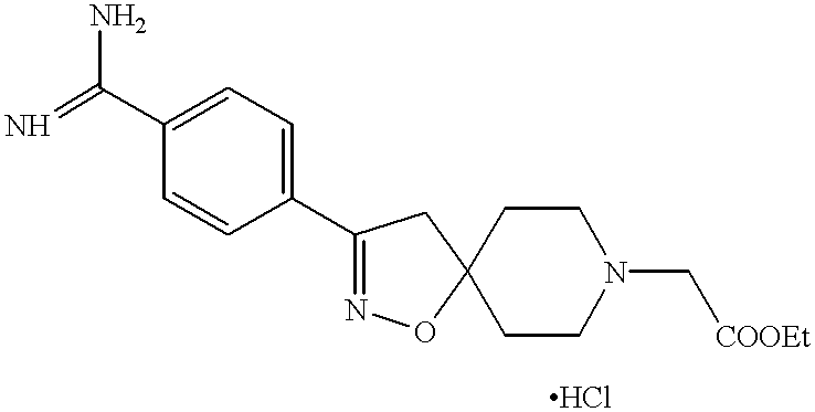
C1(C2=NOC3(C2)CCN(C[COOEt])CC3)=CC=C(C(=N)N)C=C1
